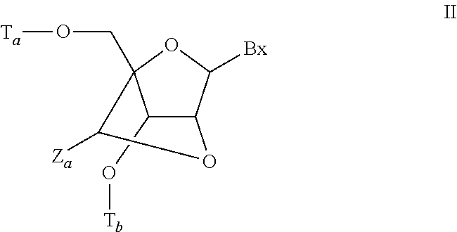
O1C2(CO[Ta])C(O[Tb])C(C1[Bx])OC2[Za]
